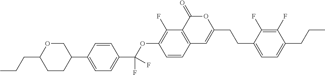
C12=C(C(=O)OC(CCC3=CC=C(CCC)C(F)=C3F)=C1)C(F)=C(OC(C1=CC=C(C3COC(CCC)CC3)C=C1)(F)F)C=C2
